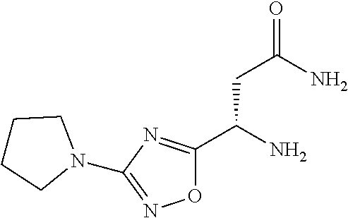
O1C(C(N)CC(=O)N)=NC(N2CCCC2)=N1
